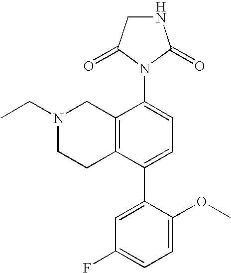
N1(CC)CCC2=C(C1)C(N1C(=O)CNC1=O)=CC=C2C1=CC(F)=CC=C1OC
